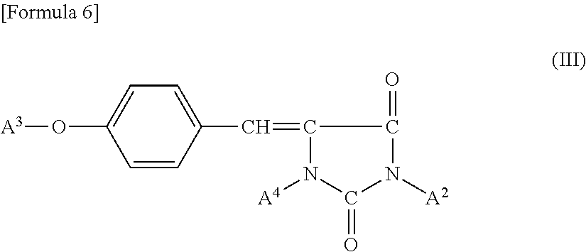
C1=CC(C=C2N([A4])C(=O)N([A2])C2=O)=CC=C1O[A3]
